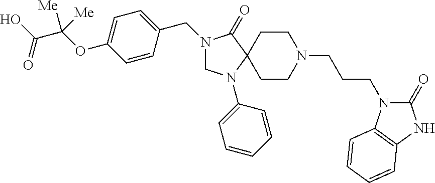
N1(CC2=CC=C(OC(C(O)=O)([Me])[Me])C=C2)CN(C2=CC=CC=C2)C2(C1=O)CCN(CCCN1C(=O)NC3=C1C=CC=C3)CC2
